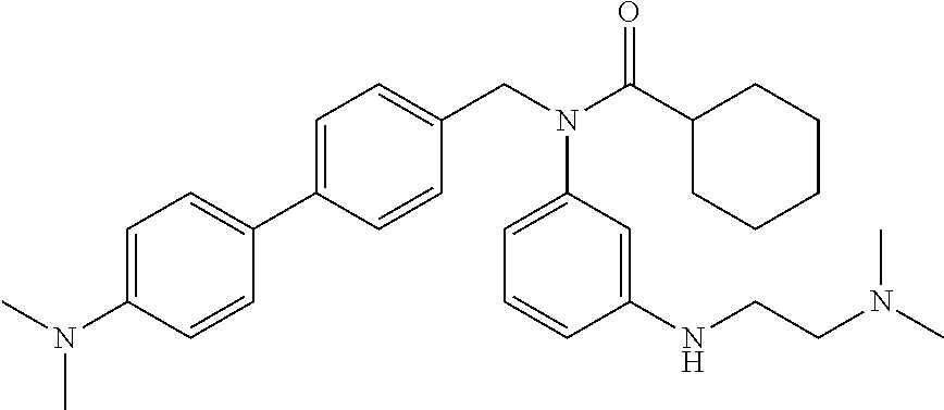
C1=C(C2=CC=C(N(C)C)C=C2)C=CC(CN(C(C2CCCCC2)=O)C2=CC=CC(NCCN(C)C)=C2)=C1
